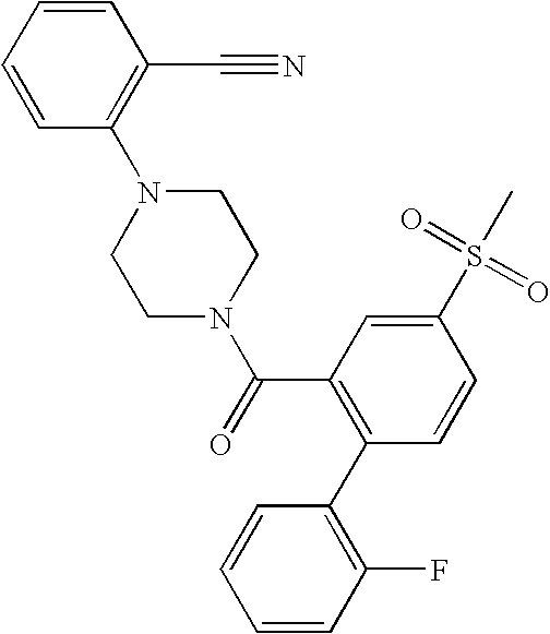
C1=CC(N2CCN(C(C3=C(C4=C(F)C=CC=C4)C=CC(S(=O)(=O)C)=C3)=O)CC2)=C(C#N)C=C1
